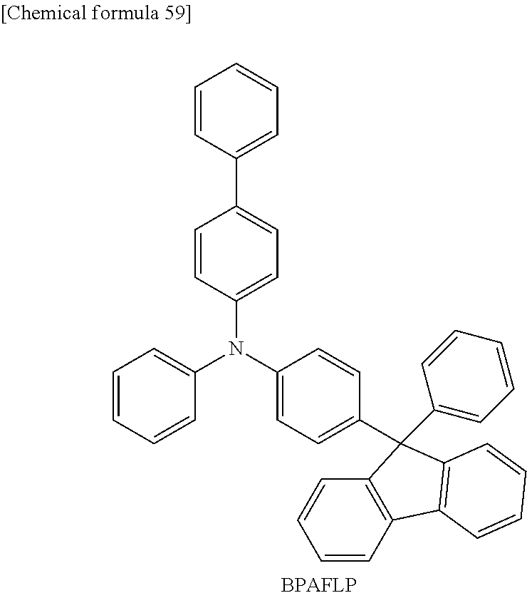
C1=CC(C2=CC=C(N(C3=CC=C(C4(C5=CC=CC=C5)C5=C(C=CC=C5)C5=C4C=CC=C5)C=C3)C3=CC=CC=C3)C=C2)=CC=C1
